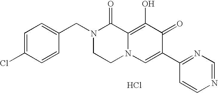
C1=C(Cl)C=CC(CN2CCN3C(=C(O)C(=O)C(C4=NC=NC=C4)=C3)C2=O)=C1.Cl
